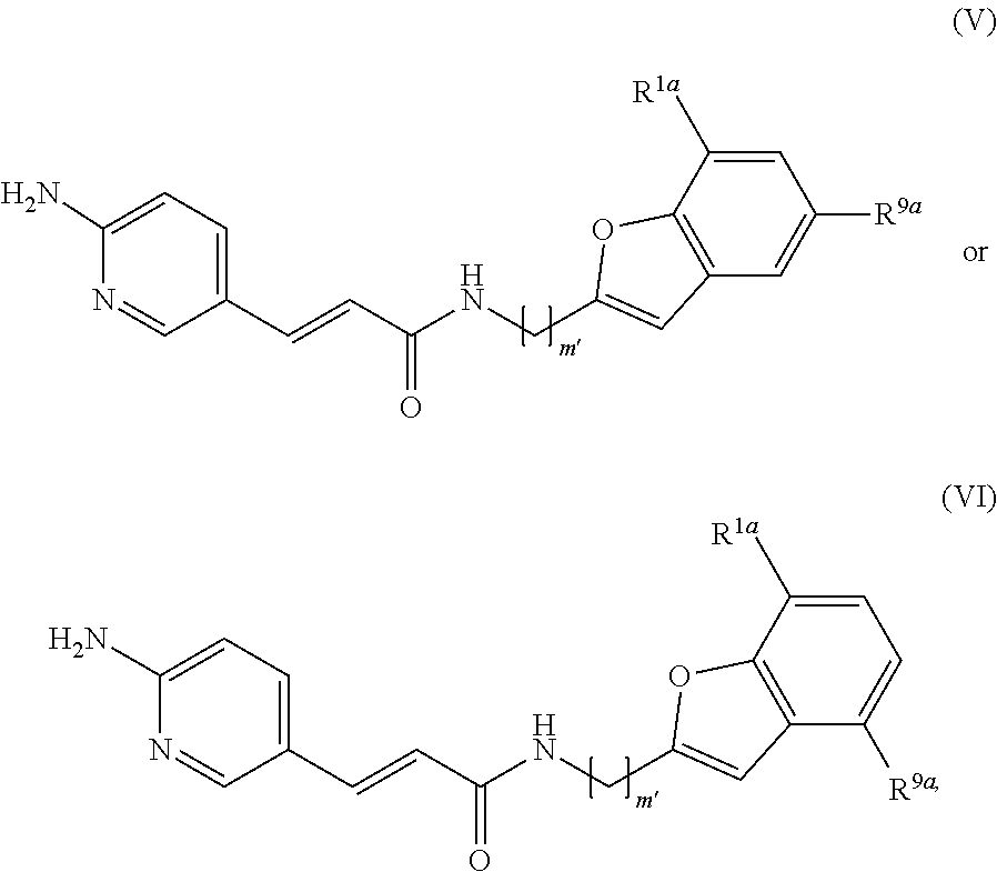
C12=C(C([R1a])=CC=C1[R9a])OC(CNC(C=CC1=CC=C(N)N=C1)=O)=C2.C12=C(C([R1a])=CC([R9a])=C1)OC(CNC(C=CC1=CC=C(N)N=C1)=O)=C2
